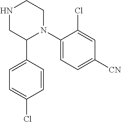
N1CC(C2=CC=C(Cl)C=C2)N(C2=CC=C([CN])C=C2Cl)CC1
